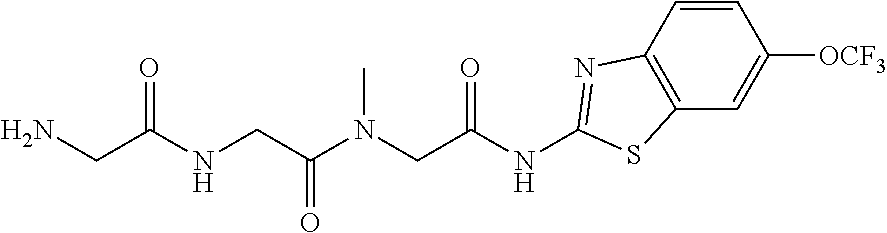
C12=C(C=C([OCF3])C=C1)SC(NC(CN(C(CNC(CN)=O)=O)C)=O)=N2
